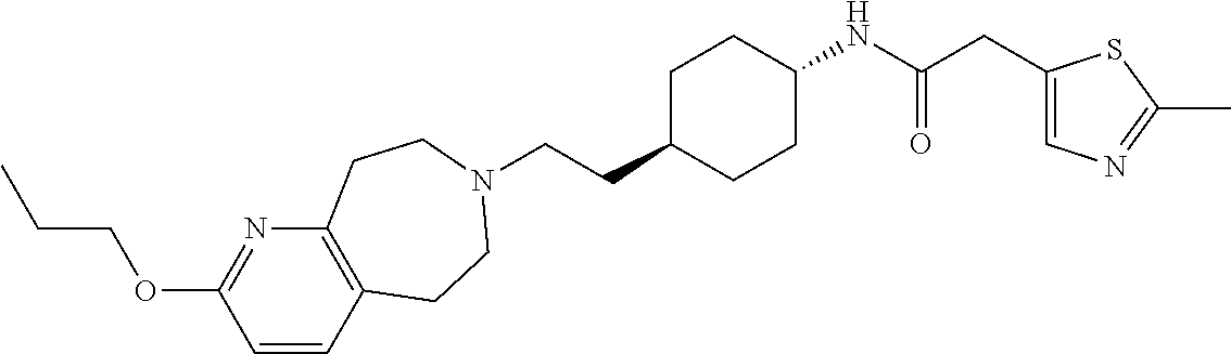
C(CC1CCC(NC(CC2=CN=C(C)S2)=O)CC1)N1CCC2=C(N=C(OCCC)C=C2)CC1
